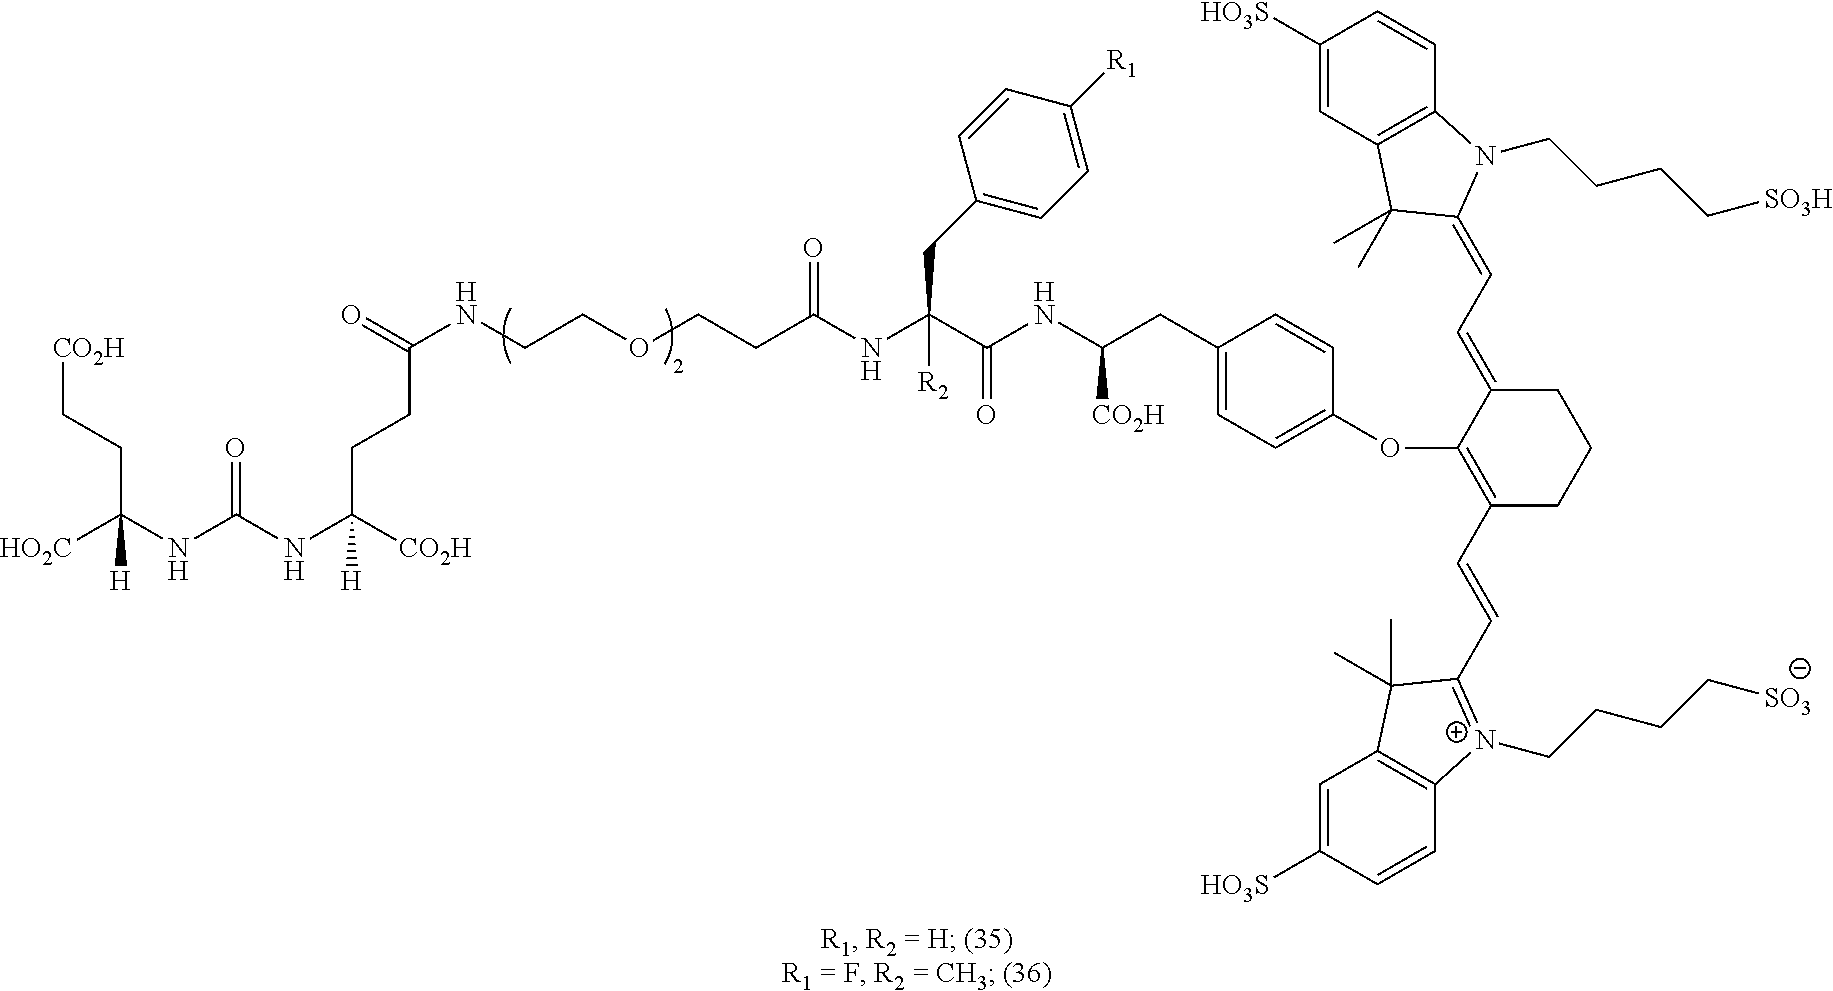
[CO2H]CCC(NC(NC([CO2H])(CCC(NCCOCCC(NC(C(NC(CC1=CC=C(OC2=C(C=CC3=[N+](CCCC[SO3])C4=C(C=C([HO3S])C=C4)C3(C)C)CCCC2=CC=C2C(C)(C)C3=C(C=CC([HO3S])=C3)N2CCCC[SO3H])C=C1)[CO2H])=O)(CC1=CC=C([R1])C=C1)[R2])=O)=O)[H])=O)([HO2C])[H]
